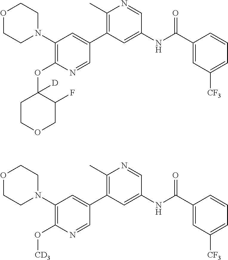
C1(N2CCOCC2)=C(OC2([D])CCOCC2F)N=CC(C2=C(C)N=CC(NC(C3=CC([CF3])=CC=C3)=O)=C2)=C1.C1(N2CCOCC2)=C(O[CD3])N=CC(C2=C(C)N=CC(NC(C3=CC([CF3])=CC=C3)=O)=C2)=C1
